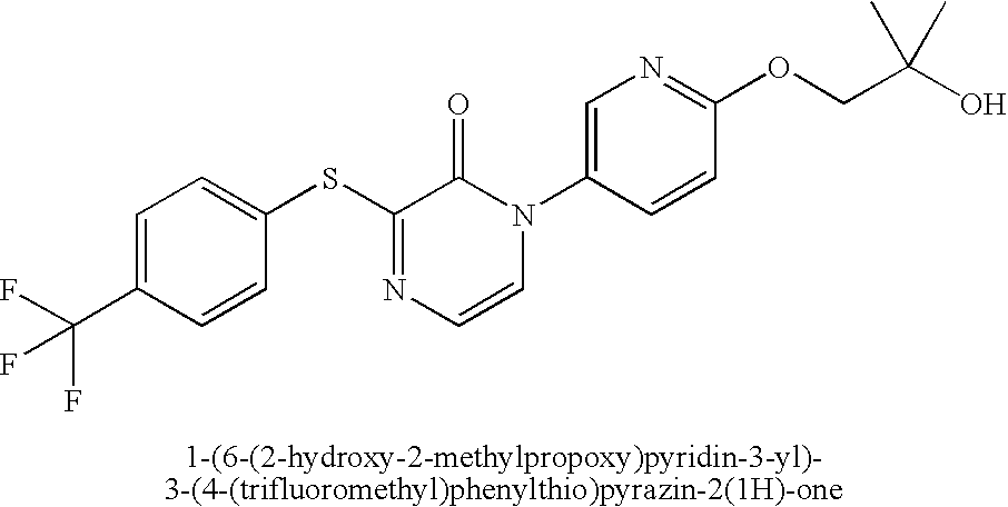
C1(SC2=NC=CN(C3=CN=C(OCC(O)(C)C)C=C3)C2=O)=CC=C(C(F)(F)F)C=C1
